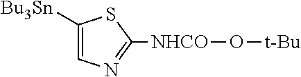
C1([Bu3Sn])=CN=C([NHCO]O[t-Bu])S1
